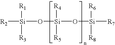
[R2][Si](O[Si](O[Si]([R7])([R6])[R8])([R4])[R5])([R1])[R3]
